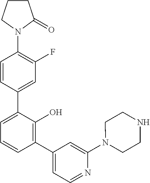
N1(C2=C(F)C=C(C3=CC=CC(C4=CC=NC(N5CCNCC5)=C4)=C3O)C=C2)C(=O)CCC1
